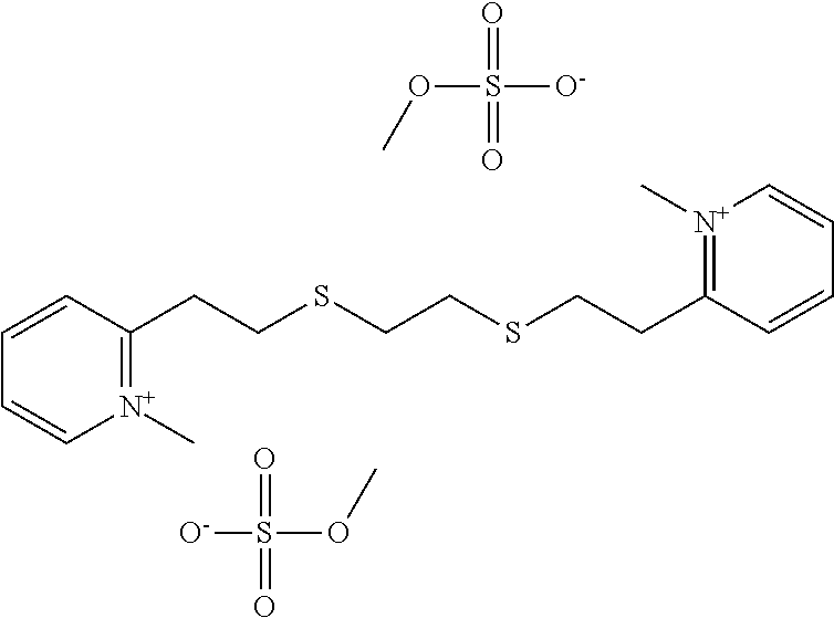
[N+]1(C)=C(CCSCCSCCC2=[N+](C)C=CC=C2)C=CC=C1.O(S([O-])(=O)=O)C.O(S([O-])(=O)=O)C
